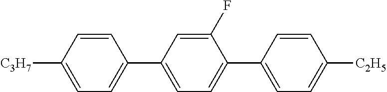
[C3H7]C1=CC=C(C2=CC=C(C3=CC=C([C2H5])C=C3)C(F)=C2)C=C1
